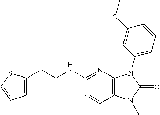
C1=C(CCNC2=NC3=C(C=N2)N(C)C(=O)N3C2=CC=CC(OC)=C2)SC=C1
